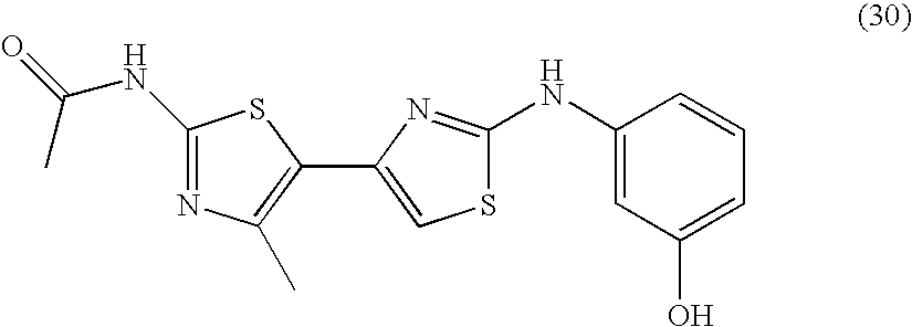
C1(NC(C)=O)=NC(C)=C(C2=CSC(NC3=CC(O)=CC=C3)=N2)S1
